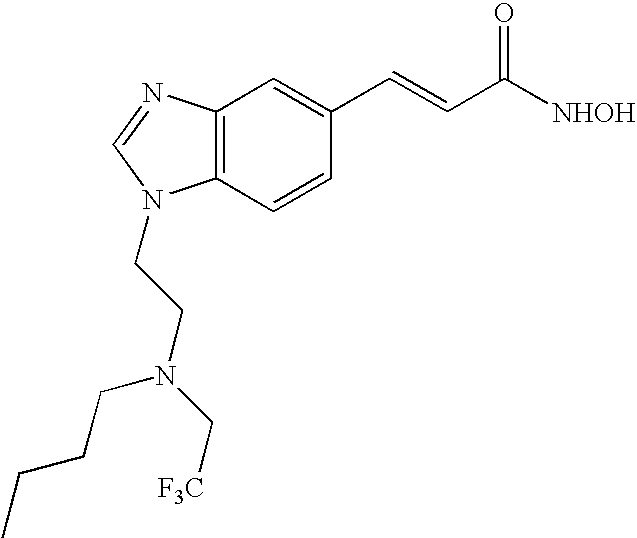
C12=C(C=CC(C=CC([NHOH])=O)=C1)N(CCN(C[F3C])CCCC)C=N2
